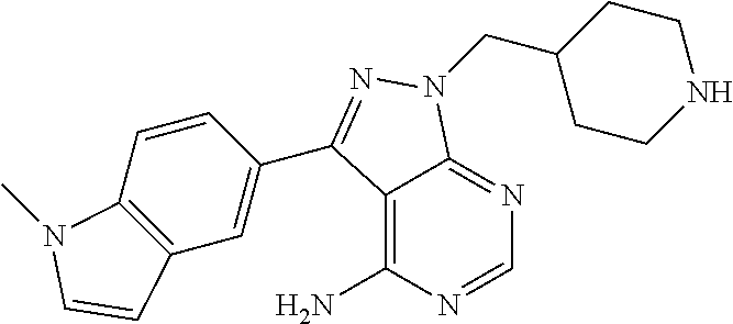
C12=C(N)N=CN=C1N(CC1CCNCC1)N=C2C1=CC2=C(C=C1)N(C)C=C2
